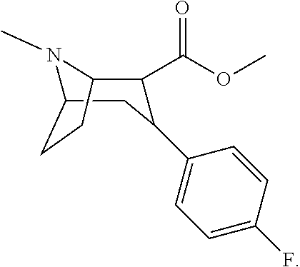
N1(C)C2CC(C3=CC=C(F)C=C3)C(C(OC)=O)C1CC2
